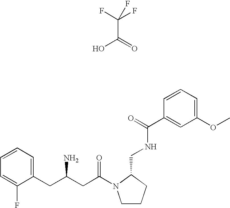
C(C(F)(F)F)(=O)O.C1=CC=C(CC(CC(=O)N2CCCC2CNC(C2=CC(OC)=CC=C2)=O)N)C(F)=C1
